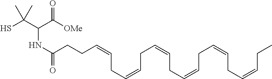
C(CCC=CCC=CCC=CCC=CCC=CCC=CCC)(=O)NC(C(S)(C)C)C([OMe])=O
